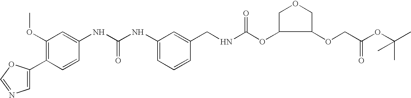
C1(C2=CN=CO2)=C(OC)C=C(NC(NC2=CC=CC(CNC(OC3COCC3OCC(OC(C)(C)C)=O)=O)=C2)=O)C=C1
